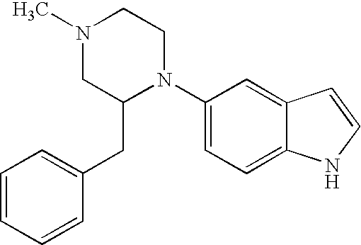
C1=CC=CC(CC2N(C3=CC=C4C(=C3)C=CN4)CCN(C)C2)=C1
